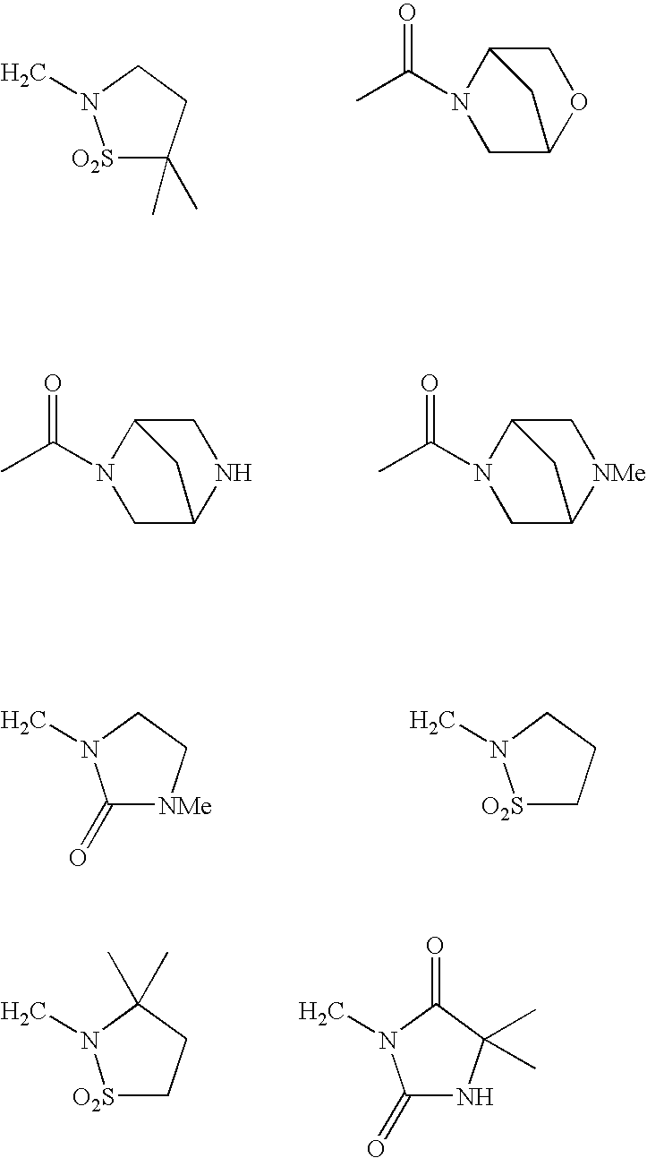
C12N(C(C)=O)CC(OC1)C2.N1(C)[O2S]C(C)(C)CC1.C12N(C(C)=O)CC(NC1)C2.C12N(C(C)=O)CC([NMe]C1)C2.C1(=O)[NMe]CCN1C.[O2S]1CCCN1C.[O2S]1CCC(C)(C)N1C.C1(=O)NC(C)(C)C(=O)N1C
